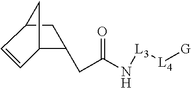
C12CC(CC(N[L3][L4][G])=O)C(C1)C=C2
